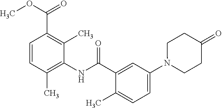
C1=CC(C)=C(NC(=O)C2=CC(N3CCC(=O)CC3)=CC=C2C)C(C)=C1C(OC)=O
